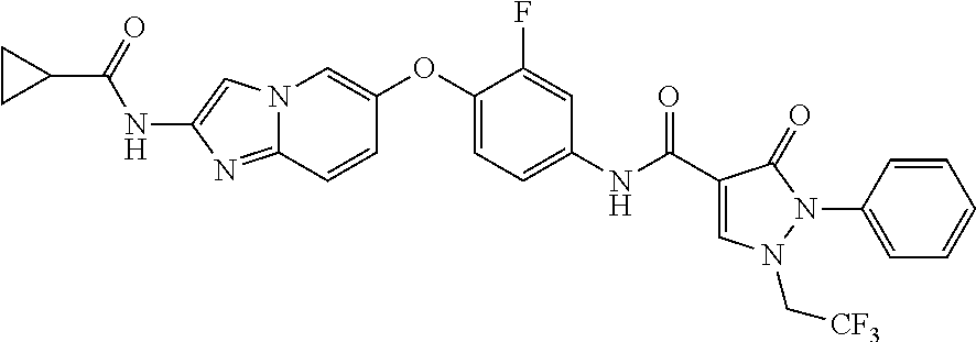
N12C(=NC(NC(=O)C3CC3)=C1)C=CC(OC1=CC=C(NC(=O)C3=CN(C[CF3])N(C4=CC=CC=C4)C3=O)C=C1F)=C2
